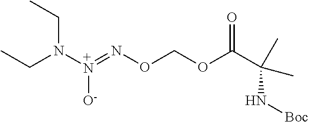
N([+N](=NOCOC(C(C)(C)N[Boc])=O)[O-])(CC)CC
